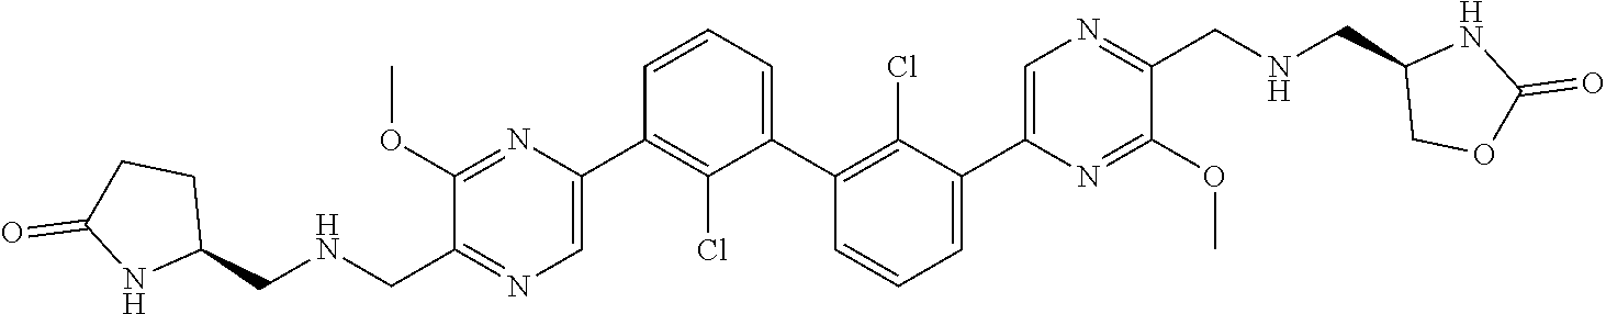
C1(C2=CN=C(CNCC3CCC(=O)N3)C(OC)=N2)=C(Cl)C(C2=C(Cl)C(C3=CN=C(CNCC4COC(=O)N4)C(OC)=N3)=CC=C2)=CC=C1
